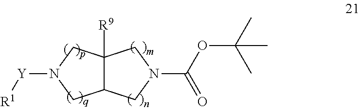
C12C([R9])(CN([Y][R1])C1)CN(C(OC(C)(C)C)=O)C2
